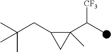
C1(C(C)[CF3])(C)C(CC(C)(C)C)C1
